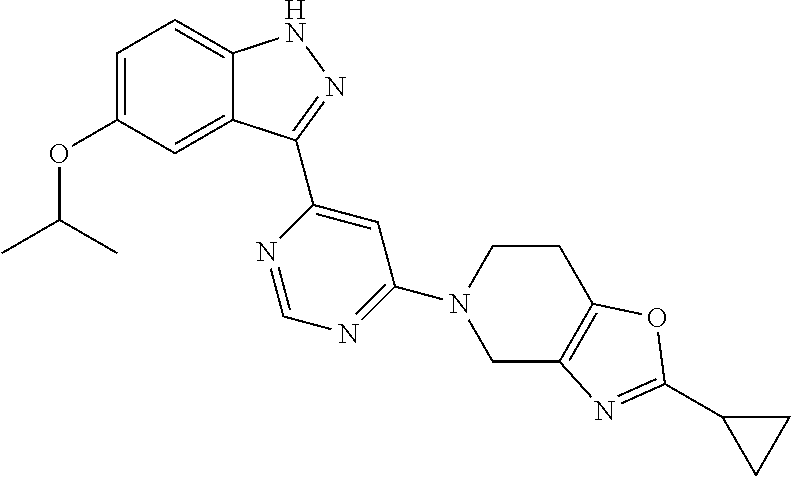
C12=CC(OC(C)C)=CC=C1NN=C2C1=CC(N2CCC3=C(C2)N=C(C2CC2)O3)=NC=N1
